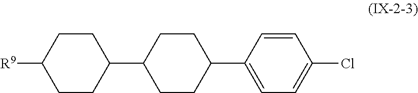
[R9]C1CCC(C2CCC(C3=CC=C(Cl)C=C3)CC2)CC1
